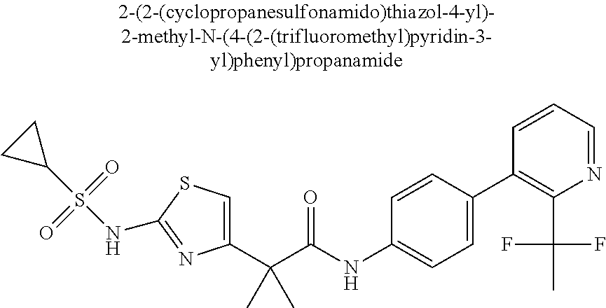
C1(C(C(NC2=CC=C(C3=C(C(C)(F)F)N=CC=C3)C=C2)=O)(C)C)=CSC(NS(C2CC2)(=O)=O)=N1
